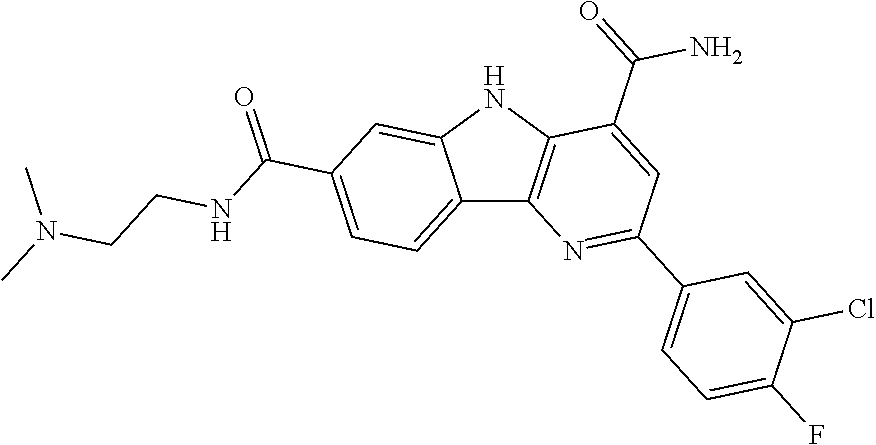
C12=CC=C(C(=O)NCCN(C)C)C=C1NC1=C2N=C(C2=CC=C(F)C(Cl)=C2)C=C1C(=O)N
